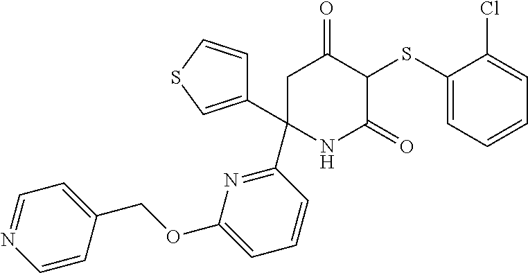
C1(SC2C(=O)CC(C3=NC(OCC4=CC=NC=C4)=CC=C3)(C3=CSC=C3)NC2=O)=CC=CC=C1Cl
